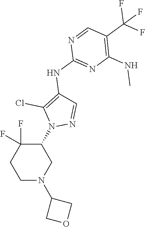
N1(C2COC2)CCC(F)(F)C(N2N=CC(NC3=NC(NC)=C(C(F)(F)F)C=N3)=C2Cl)C1
